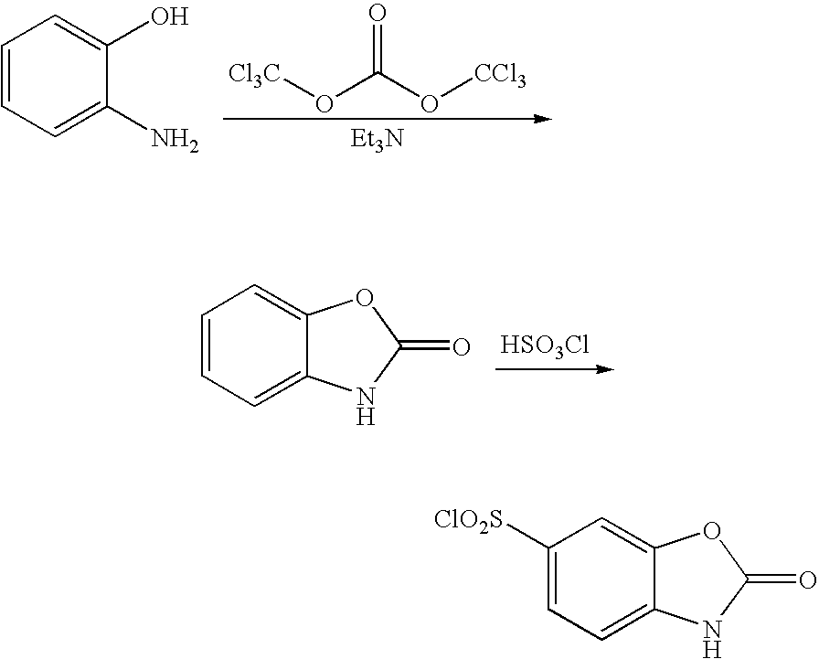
[Cl3C]OC(O[CCl3])=O.[Et3N].C1=CC=C(N)C(O)=C1.[HSO3Cl].C1=CC=C2C(=C1)OC(=O)N2.C1([ClO2S])=CC=C2C(=C1)OC(=O)N2
